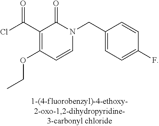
C(C1=CC=C(F)C=C1)N1C(=O)C(C(Cl)=O)=C(OCC)C=C1
